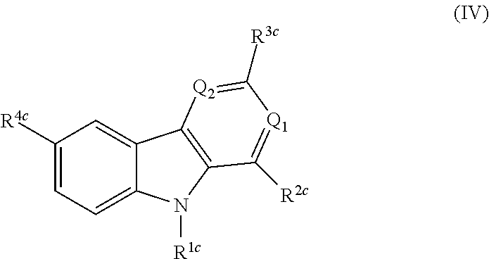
C1([R4c])=CC=C2C(=C1)C1=C(N2[R1c])C([R2c])=[Q1]C([R3c])=[Q2]1
